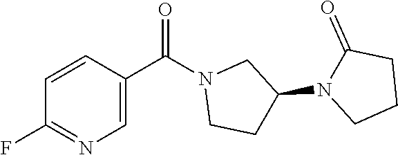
C1=CC(C(N2CCC(N3CCCC3=O)C2)=O)=CN=C1F
